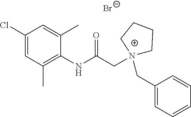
C1(Cl)=CC(C)=C(NC(C[N+]2(CC3=CC=CC=C3)CCCC2)=O)C(C)=C1.[Br-]
